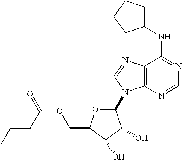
C12=C(N=CN=C1NC1CCCC1)N(C1OC(COC(=O)CCC)C(O)C1O)C=N2
